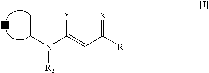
C1CN([R2])C(=CC([R1])=[X])[Y]1
